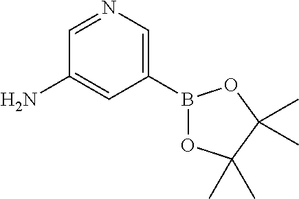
C1=NC=C(B2OC(C)(C)C(C)(C)O2)C=C1N
